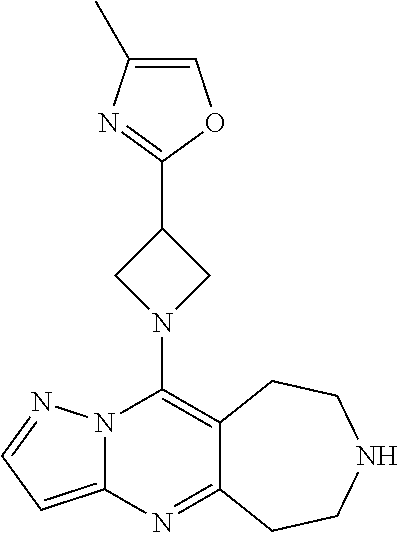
N1(C2=C3C(=NC4=CC=NN24)CCNCC3)CC(C2=NC(C)=CO2)C1
